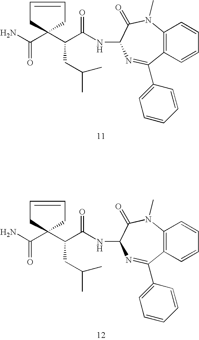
NC(C1(C(C(NC2C(=O)N(C)C3=C(C(C4=CC=CC=C4)=N2)C=CC=C3)=O)CC(C)C)CC=CC1)=O.NC(C1(C(C(NC2C(=O)N(C)C3=C(C(C4=CC=CC=C4)=N2)C=CC=C3)=O)CC(C)C)CC=CC1)=O
